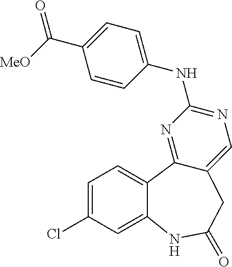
C1(NC2=CC=C(C([MeO])=O)C=C2)=NC=C2C(=N1)C1=CC=C(Cl)C=C1NC(=O)C2
